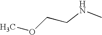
C(NC)COC
